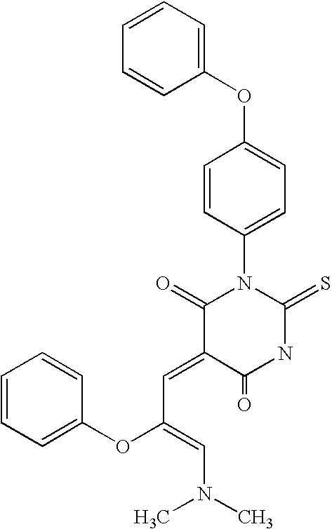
C1(OC2=CC=C(N3C(=O)C(=CC(OC4=CC=CC=C4)=CN(C)C)C(=O)NC3=S)C=C2)=CC=CC=C1
